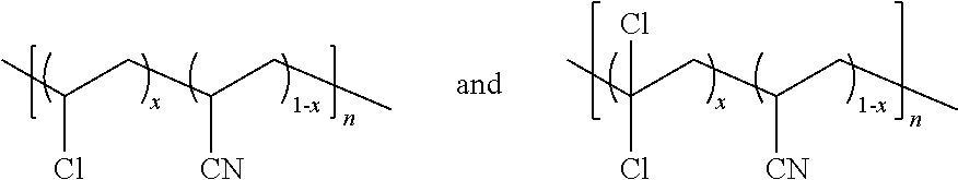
CC(CC(CC)[CN])Cl.[1-x].CC(CC(CC)[CN])(Cl)Cl.[1-x]
